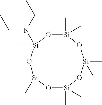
[Si]1(C)(C)O[Si](C)(C)O[Si](C)(N(CC)CC)O[Si](C)(C)O[Si](C)(C)O1
